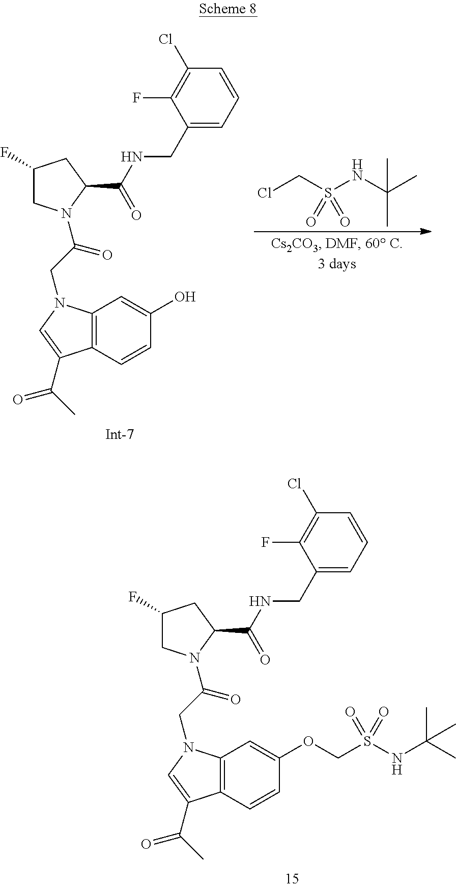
ClCS(NC(C)(C)C)(=O)=O.C12=C(C=CC(O)=C1)C(C(C)=O)=CN2CC(=O)N1CC(F)CC1C(NCC1=CC=CC(Cl)=C1F)=O.C12=C(C=CC(OCS(=O)(NC(C)(C)C)=O)=C1)C(C(C)=O)=CN2CC(=O)N1CC(F)CC1C(NCC1=CC=CC(Cl)=C1F)=O
